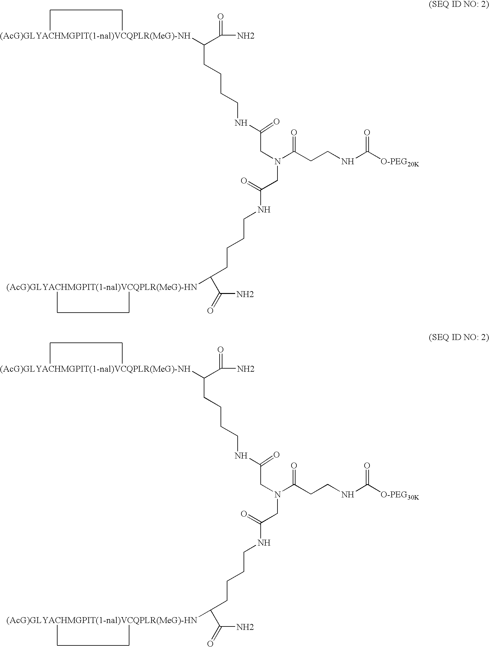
C(CCCCNC(CN(CC(=O)NCCCCC(C(=O)N)[(AcG)GLYACHMGPIT(1-nal)VCQPLR(MeG)-HN])C(CCNC(=O)[O-PEG20K])=O)=O)(C(=O)N)[(AcG)GLYACHMGPIT(1-nal)VCQPLR(MeG)-NH].C(CCCCNC(CN(CC(=O)NCCCCC(C(=O)N)[(AcG)GLYACHMGPIT(1-nal)VCQPLR(MeG)-HN])C(CCNC(=O)[O-PEG30K])=O)=O)(C(=O)N)[(AcG)GLYACHMGPIT(1-nal)VCQPLR(MeG)-NH]
